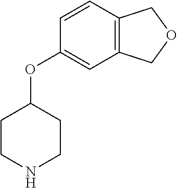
C1=CC(OC2CCNCC2)=CC2=C1COC2
